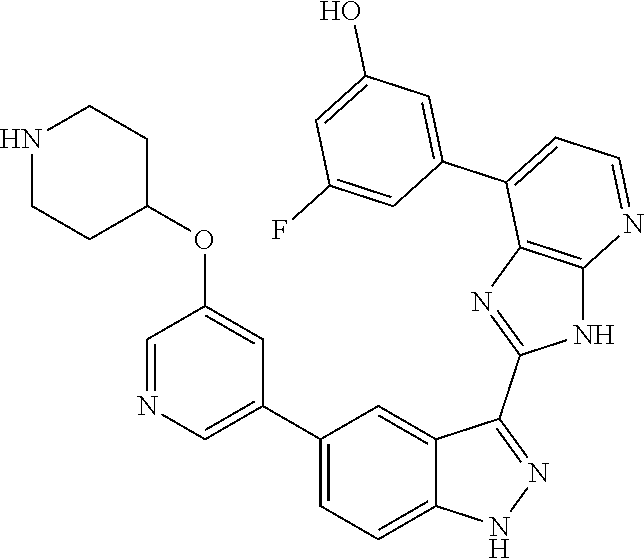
C1(C2=CC=C3C(=C2)C(C2=NC4=C(N2)N=CC=C4C2=CC(O)=CC(F)=C2)=NN3)=CN=CC(OC2CCNCC2)=C1
